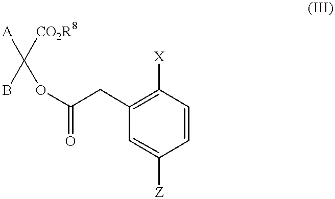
C1=CC([X])=C(CC(OC([CO2R8])([A])B)=O)C=C1[Z]
